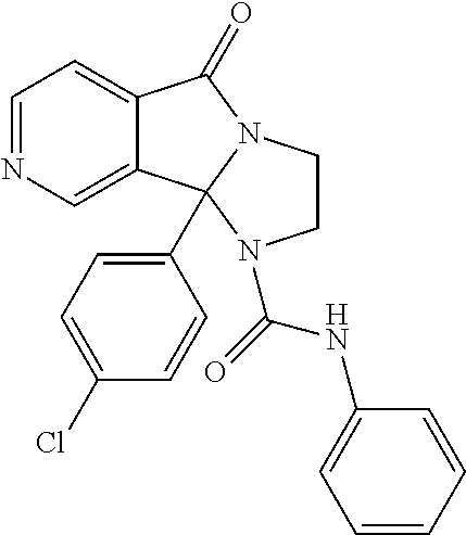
C1=NC=C2C(=C1)C(=O)N1CCN(C(NC3=CC=CC=C3)=O)C21C1=CC=C(Cl)C=C1
